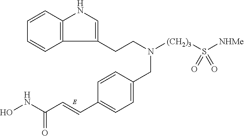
C12=C(C=CC=C1)NC=C2CCN([(CH2)3]S([NHMe])(=O)=O)CC1=CC=C(C=CC(NO)=O)C=C1
